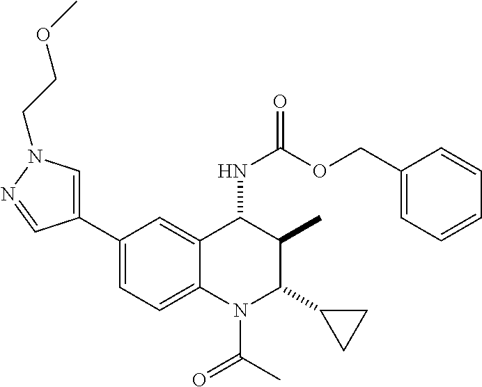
C1(C2=CN(CCOC)N=C2)=CC=C2C(=C1)C(NC(=O)OCC1=CC=CC=C1)C(C)C(C1CC1)N2C(=O)C
